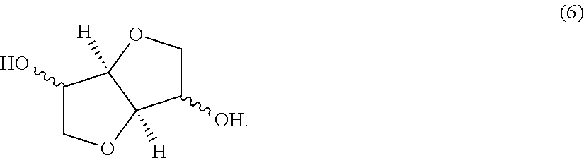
C1(O)COC2([H])C1([H])OCC2[OH]
